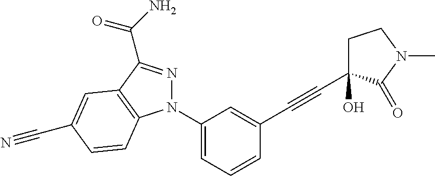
N1(C2=CC=CC(C#CC3(O)CCN(C)C3=O)=C2)N=C(C(=O)N)C2=C1C=CC(C#N)=C2
